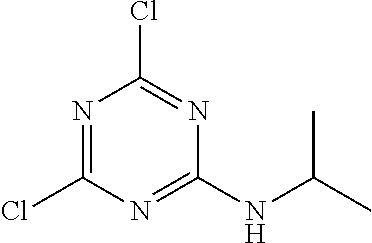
C1(Cl)=NC(Cl)=NC(NC(C)C)=N1
